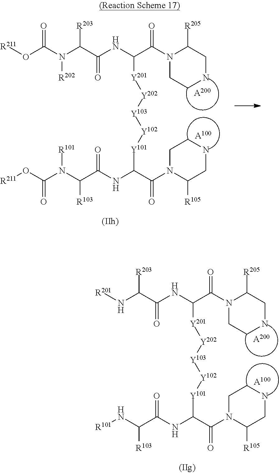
[A200].[A100].C(N(C(C(NC(C(=O)N1CCNCC1[R105])[Y101][Y102][Y103][Y202][Y201]C(NC(=O)C(N(C(O[R211])=O)[R202])[R203])C(N1CCNCC1[R205])=O)=O)[R103])[R101])(O[R211])=O.[A200].[A100].[R101]NC(C(NC(C(=O)N1CCNCC1[R105])[Y101][Y102][Y103][Y202][Y201]C(NC(=O)C(N[R201])[R203])C(N1CCNCC1[R205])=O)=O)[R103]
